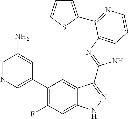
C1=C(C2=C(F)C=C3C(=C2)C(C2=NC4=C(N2)C=CN=C4C2=CC=CS2)=NN3)C=C(N)C=N1
